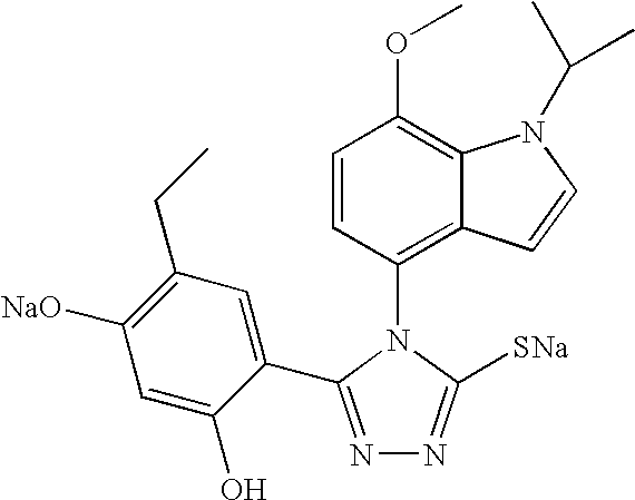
C1=CC(N2C([SNa])=NN=C2C2=CC(CC)=C([NaO])C=C2O)=C2C(=C1OC)N(C(C)C)C=C2
